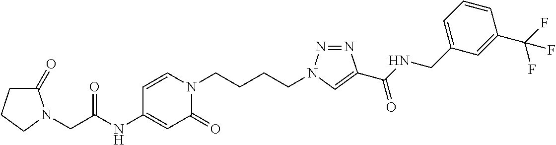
C(C(NC1=CC(=O)N(CCCCN2N=NC(C(NCC3=CC=CC(C(F)(F)F)=C3)=O)=C2)C=C1)=O)N1CCCC1=O
